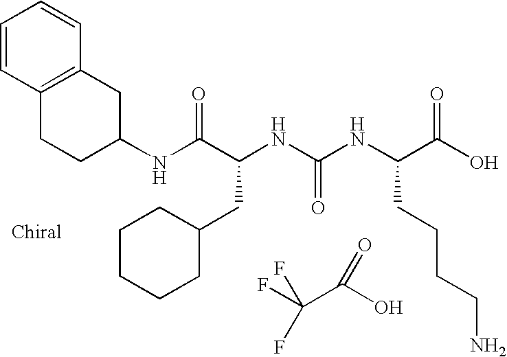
N(C(C(NC(NC(C(O)=O)CCCCN)=O)CC1CCCCC1)=O)C1CCC2=C(C1)C=CC=C2.FC(C(O)=O)(F)F
